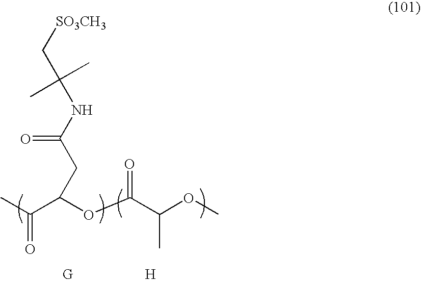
CC(=O)C(OC(C(OC)C)=O)CC(=O)NC(C[SO3CH3])(C)C.[H]
